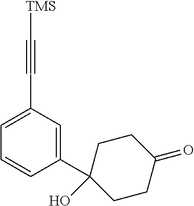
C1(C2(O)CCC(=O)CC2)=CC(C#C[TMS])=CC=C1
